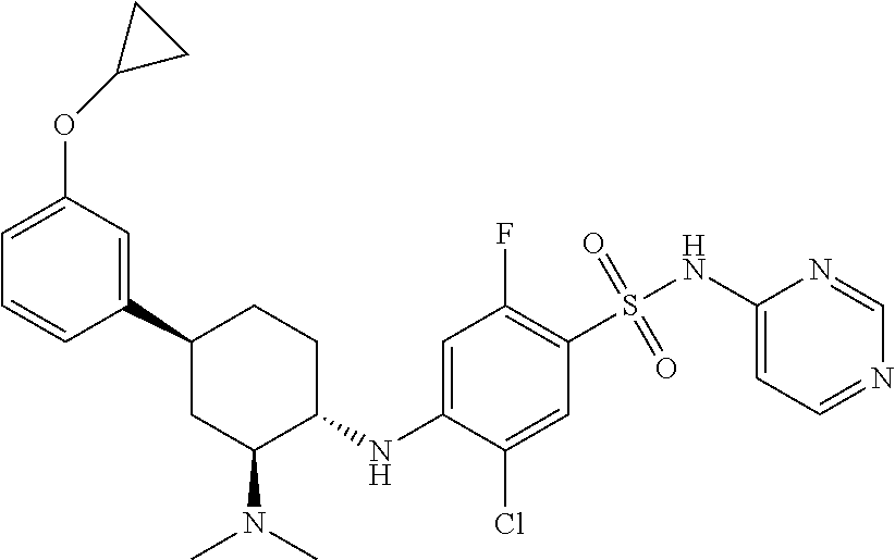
C1(C2CC(N(C)C)C(NC3=CC(F)=C(S(=O)(=O)NC4=CC=NC=N4)C=C3Cl)CC2)=CC(OC2CC2)=CC=C1
